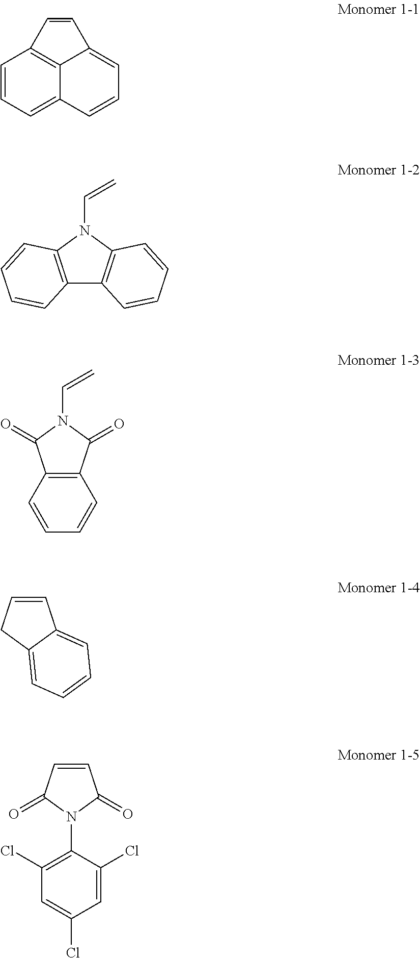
C1=CC=C2C3=C1C=CC3=CC=C2.C12=C(N(C=C)C3=C1C=CC=C3)C=CC=C2.C12=C(C(=O)N(C=C)C1=O)C=CC=C2.C1=CC2=CC=CC=C2C1.C1=CC(=O)N(C2=C(Cl)C=C(Cl)C=C2Cl)C1=O
